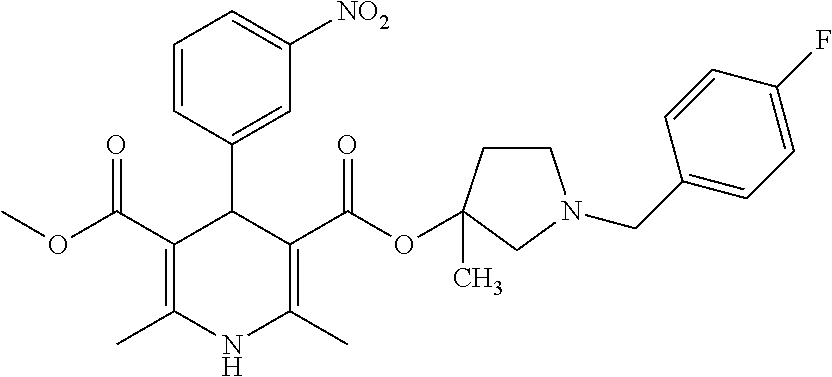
COC(C1=C(C)NC(C)=C(C(OC2(C)CCN(CC3=CC=C(F)C=C3)C2)=O)C1C1=CC([NO2])=CC=C1)=O
